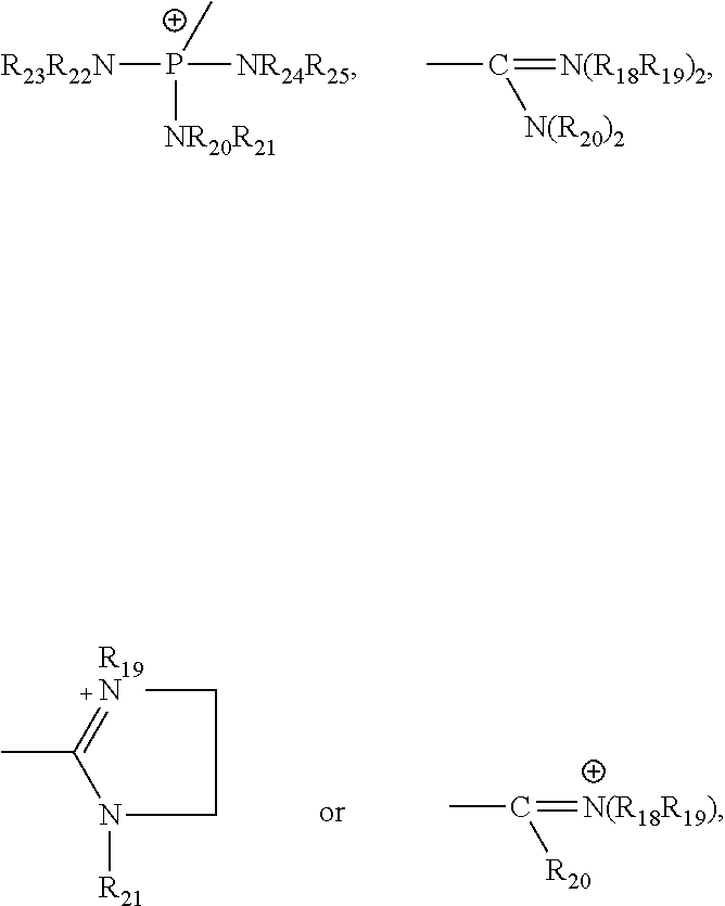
[R23R22N][P+]([NR20R21])([NR24R25])C.CC(=[N(R18R19)2])[N(R20)2].CC1=[R19N]CCN1[R21].CC(=[N(R18R19)])[R20]
